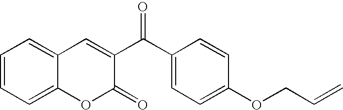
C1=CC=C2C(=C1)C=C(C(C1=CC=C(OCC=C)C=C1)=O)C(=O)O2
